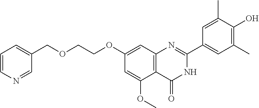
C12=C(C=C(OCCOCC3=CC=CN=C3)C=C1OC)N=C(C1=CC(C)=C(O)C(C)=C1)NC2=O
